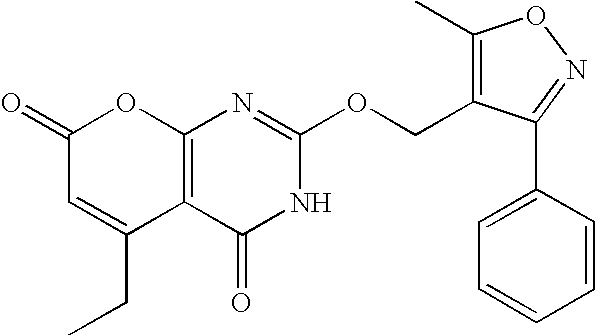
C12=C(C(=O)NC(OCC3=C(C)ON=C3C3=CC=CC=C3)=N1)C(CC)=CC(=O)O2
